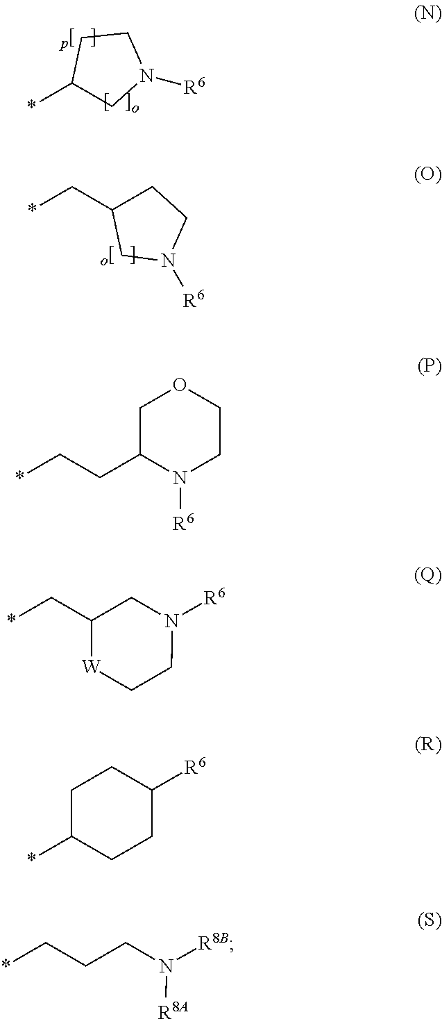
*C1CN([R6])CC1.*CC1CCN([R6])C1.C1C(CC*)N([R6])CCO1.C1N([R6])CC[W]C1C*.C1C([R6])CCC(*)C1.C(N([R8A])[R8B])CC*
